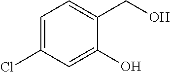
C1=C(Cl)C=C(O)C(CO)=C1
